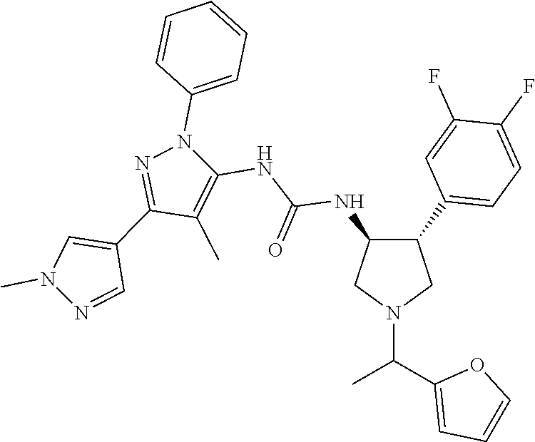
C1(C2=CC=C(F)C(F)=C2)C(NC(NC2=C(C)C(C3=CN(C)N=C3)=NN2C2=CC=CC=C2)=O)CN(C(C)C2=CC=CO2)C1
